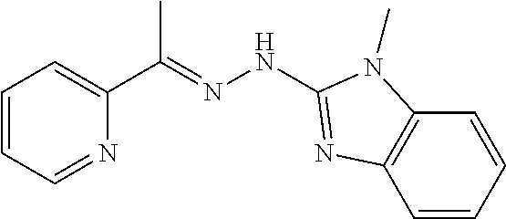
C1=CC=NC(C(=NNC2=NC3=C(C=CC=C3)N2C)C)=C1
